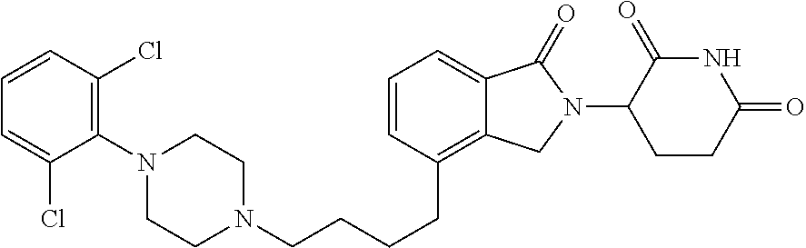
C1=CC(CCCCN2CCN(C3=C(Cl)C=CC=C3Cl)CC2)=C2C(=C1)C(=O)N(C1C(=O)NC(=O)CC1)C2
